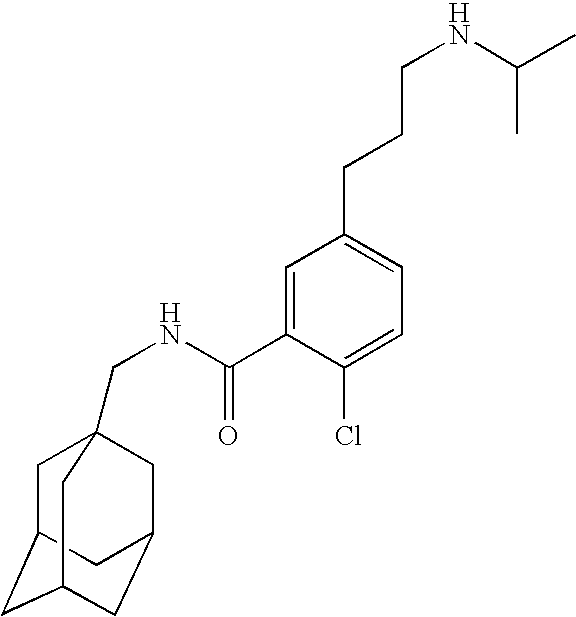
C1C2CC3CC(CC1(CNC(C1=CC(CCCNC(C)C)=CC=C1Cl)=O)C3)C2
